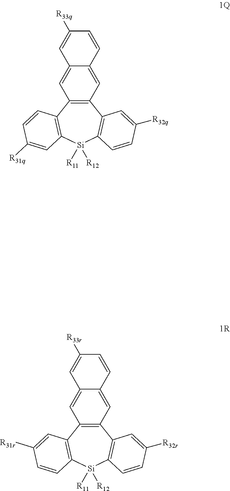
C12=C(C3=C([Si]([R11])([R12])C4=C1C=C([R32q])C=C4)C=C([R31q])C=C3)C=C1C(=C2)C=CC([R33q])=C1.C12=C(C3=C([Si]([R11])([R12])C4=C1C=C([R32r])C=C4)C=CC([R31r])=C3)C=C1C(=C2)C=CC([R33r])=C1
